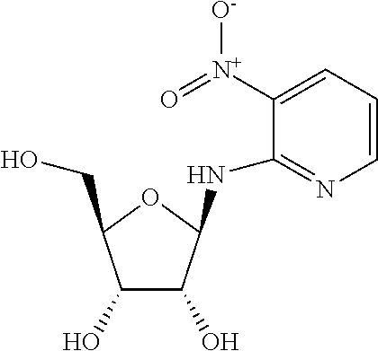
C1=CC=C([N+](=O)[O-])C(NC2C(O)C(O)C(CO)O2)=N1
